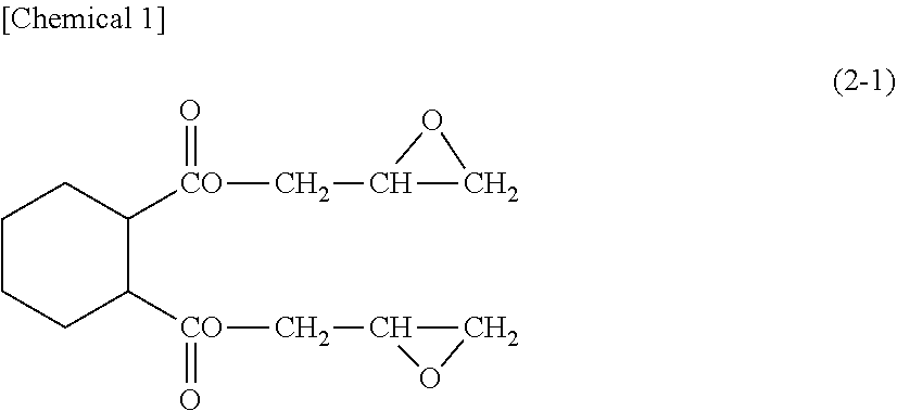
C1CCC([CO](CC2CO2)=O)C([CO](CC2CO2)=O)C1
